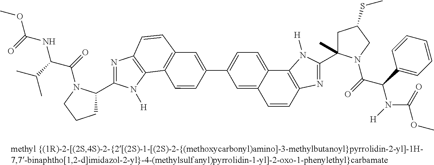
C1C(C2=NC3=C(N2[H])C2=C(C=C3)C=C(C3=CC=C4C(=C3)C=CC3=C4N([H])C(C4(C)CC(SC)CN4C(=O)C(C4=CC=CC=C4)N([H])C(=O)OC)=N3)C=C2)N(C(=O)C(C(C)C)NC(=O)OC)CC1
